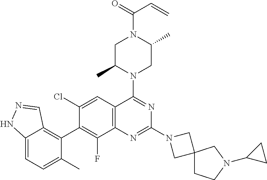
C12=CC=C(C)C(C3=C(F)C4=C(C=C3Cl)C(N3CC(C)N(C(=O)C=C)CC3C)=NC(N3CC5(C3)CCN(C3CC3)C5)=N4)=C1C=NN2
